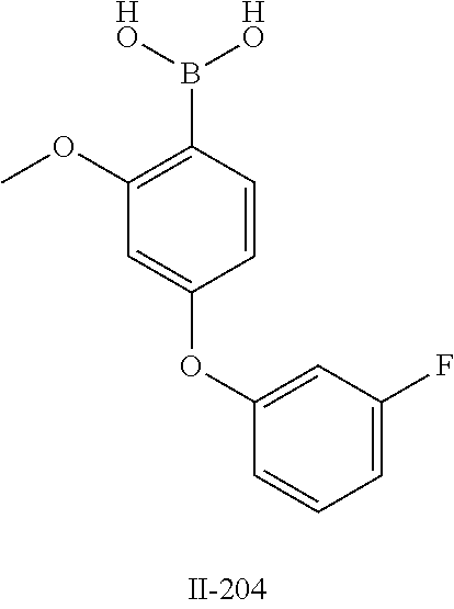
C1(OC)=C(B([HO])[HO])C=CC(OC2=CC(F)=CC=C2)=C1
